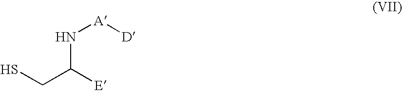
SCC([E])N[A][D]
